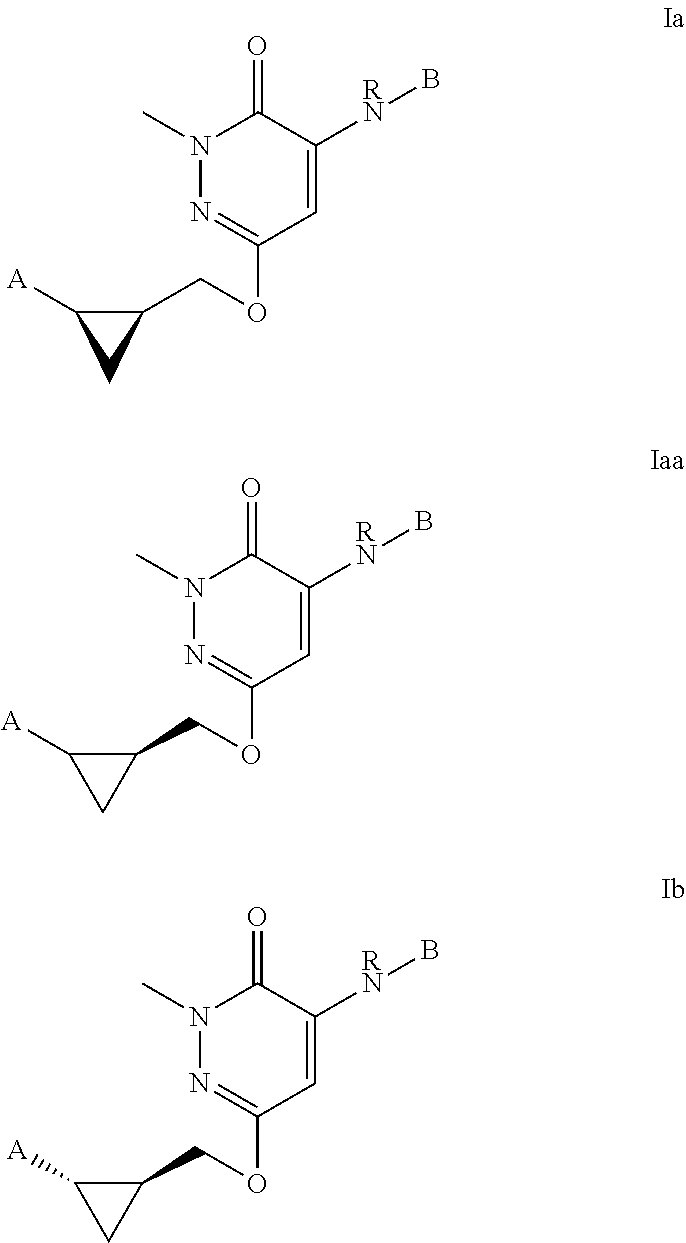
N1(C)N=C(OCC2C([A])C2)C=C([RN]B)C1=O.N1(C)N=C(OCC2C([A])C2)C=C([RN]B)C1=O.N1(C)N=C(OCC2C([A])C2)C=C([RN]B)C1=O
